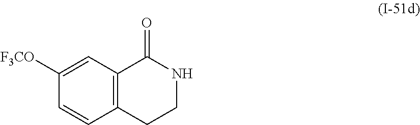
C1([F3CO])=CC2=C(C=C1)CCNC2=O
